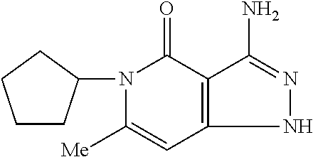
N1(C2CCCC2)C([Me])=CC2=C(C1=O)C(N)=NN2
